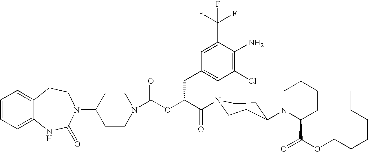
C12=CC=CC=C1NC(=O)N(C1CCN(C(OC(C(=O)N3CCC(N4C(C(OCCCCCC)=O)CCCC4)CC3)CC3=CC(Cl)=C(N)C(C(F)(F)F)=C3)=O)CC1)CC2
